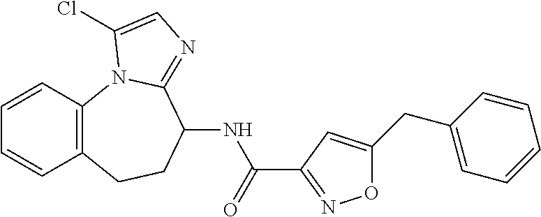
C1=CC2=C(C=C1)CCC(NC(=O)C1=NOC(CC3=CC=CC=C3)=C1)C1=NC=C(Cl)N21
